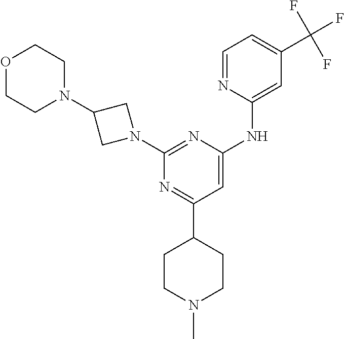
C1(C2=NC(N3CC(N4CCOCC4)C3)=NC(NC3=CC(C(F)(F)F)=CC=N3)=C2)CCN(C)CC1
